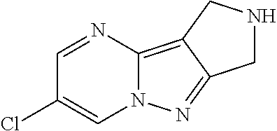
C1=NC2=C3C(=NN2C=C1Cl)CNC3
